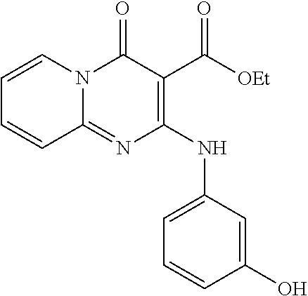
C1=CN2C(=NC(NC3=CC=CC(O)=C3)=C(C([OEt])=O)C2=O)C=C1
